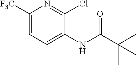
C1([F3C])=CC=C(NC(C(C)(C)C)=O)C(Cl)=N1
